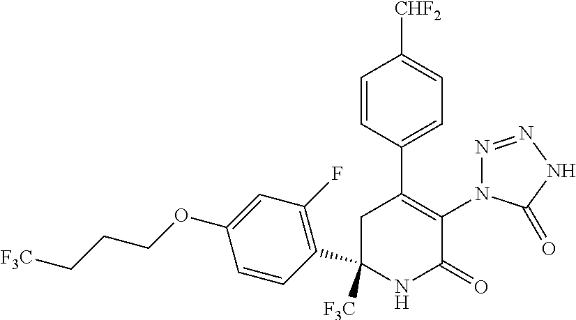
C1=CC(C2=C(N3N=NNC3=O)C(=O)NC([F3C])(C3=C(F)C=C(OCCC[F3C])C=C3)C2)=CC=C1[CHF2]
